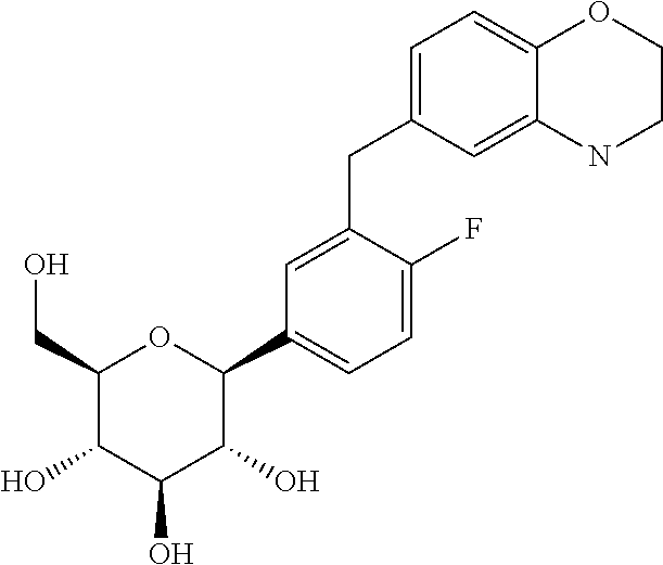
C1=C(CC2=CC=C3C(=C2)NCCO3)C(F)=CC=C1C1C(O)C(O)C(O)C(CO)O1
